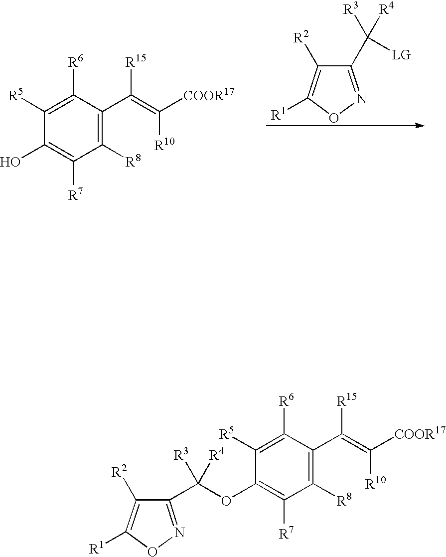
C1([R5])=C([R6])C(C(=C([COOR17])[R10])[R15])=C([R8])C([R7])=C1O.C1(C([LG])([R3])[R4])=NOC([R1])=C1[R2].C1(C(OC2=C([R7])C([R8])=C(C(=C([COOR17])[R10])[R15])C([R6])=C2[R5])([R3])[R4])=NOC([R1])=C1[R2]
